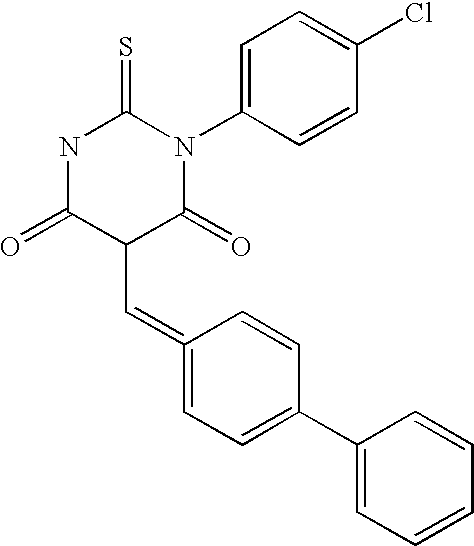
N1C(=O)C(C=C2=CC=C(C3=CC=CC=C3)C=C2)C(=O)N(C2=CC=C(Cl)C=C2)C1=S
